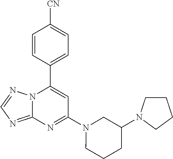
C12=NC=NN1C(C1=CC=C([CN])C=C1)=CC(N1CCCC(N3CCCC3)C1)=N2
